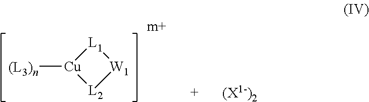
[(L3)n][Cu]1[L2][W1][L1]1.[(X1-)2]
